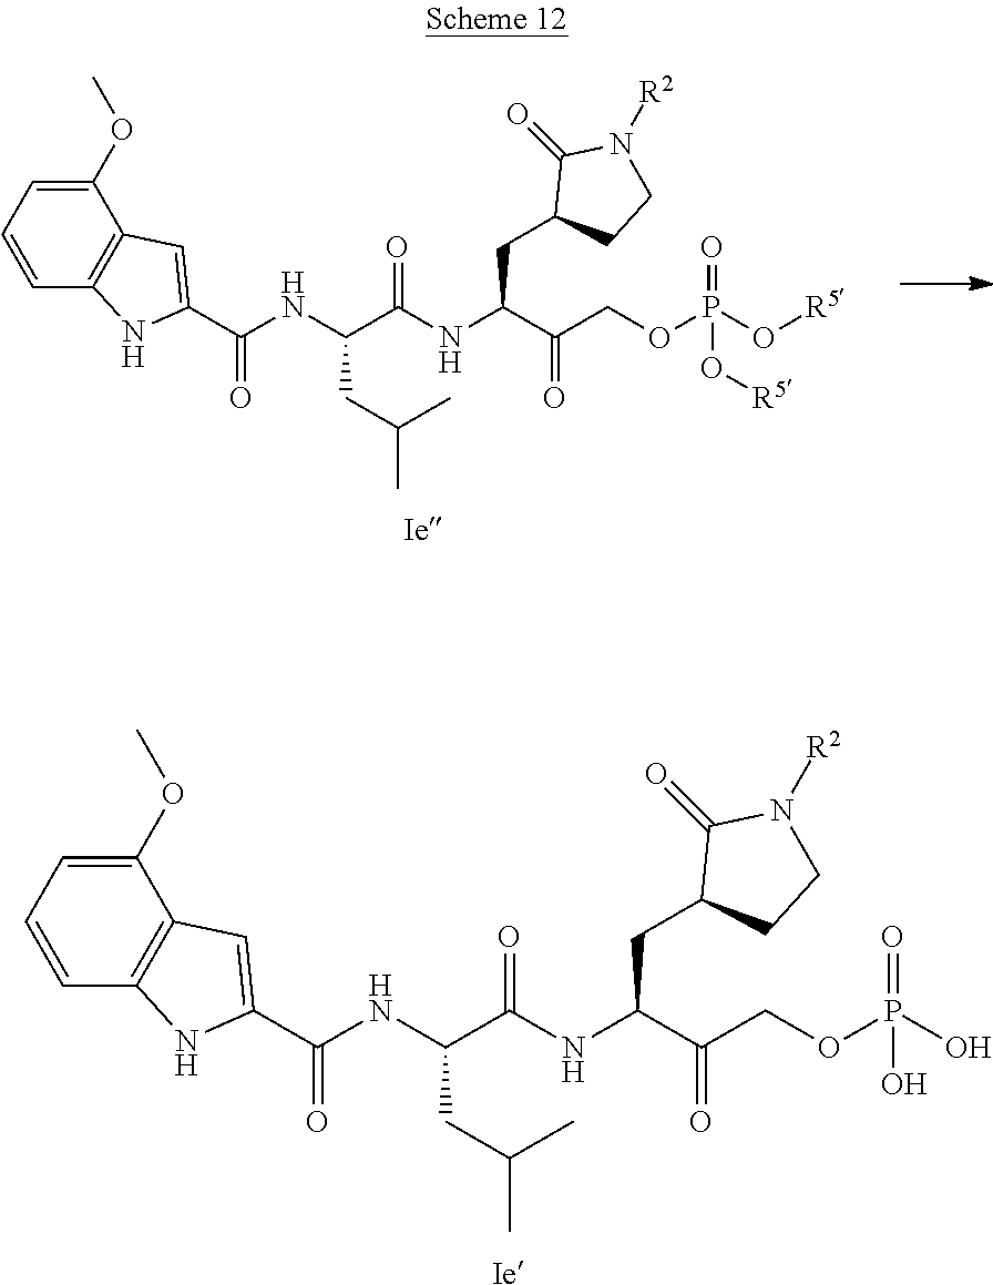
[Ie].C1(OC)=CC=CC2=C1C=C(C(NC(C(NC(C(COP(O)(=O)O)=O)CC1CCN([R2])C1=O)=O)CC(C)C)=O)N2.[Ie].C1(OC)=CC=CC2=C1C=C(C(NC(C(NC(C(COP(O[R5])(=O)O[R5])=O)CC1CCN([R2])C1=O)=O)CC(C)C)=O)N2
